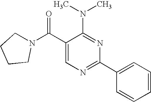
C1(C(N2CCCC2)=O)=CN=C(C2=CC=CC=C2)N=C1N(C)C
